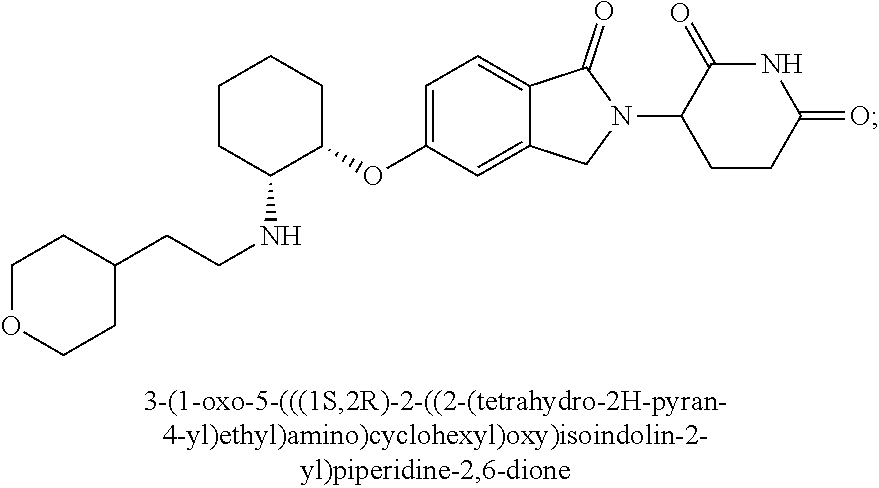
C1CC(NCCC2CCOCC2)C(OC2=CC=C3C(=C2)CN(C2CCC(=O)NC2=O)C3=O)CC1
